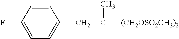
FC1=CC=C(CC(C)[(CH2OSO2CH3)2])C=C1
